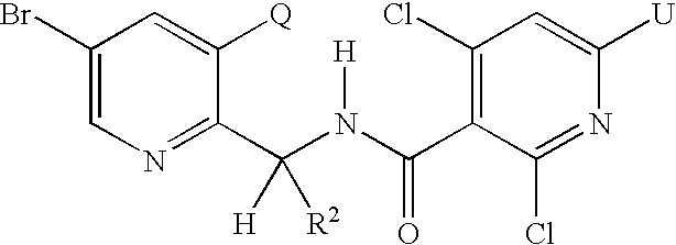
C1(Br)=CN=C(C(N(C(C2=C(Cl)C=C([U])N=C2Cl)=O)[H])([H])[R2])C([Q])=C1
